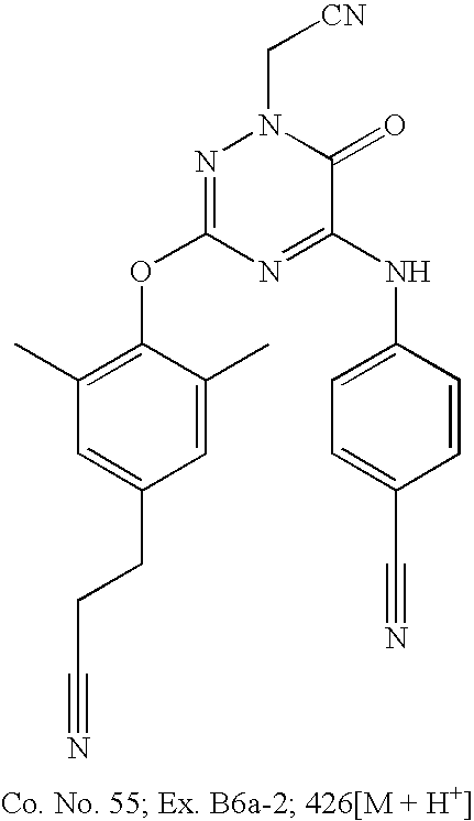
C1=C(CCC#N)C=C(C)C(OC2=NN(C[CN])C(=O)C(NC3=CC=C(C#N)C=C3)=N2)=C1C
